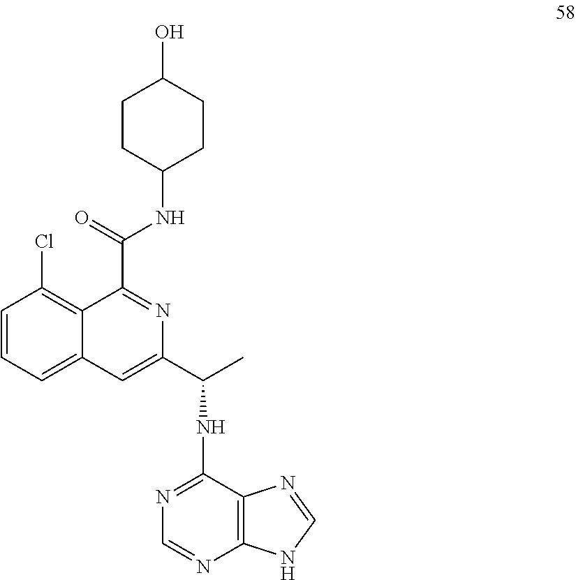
C1=CC=C2C(=C1Cl)C(C(NC1CCC(O)CC1)=O)=NC(C(C)NC1=NC=NC3=C1N=CN3)=C2
